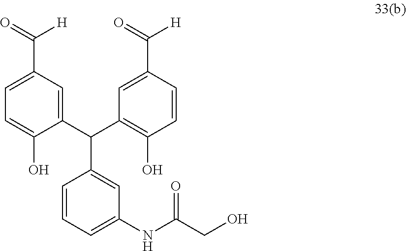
C1=CC=C(NC(CO)=O)C=C1C(C1=CC(C([H])=O)=CC=C1O)C1=C(O)C=CC(C([H])=O)=C1
